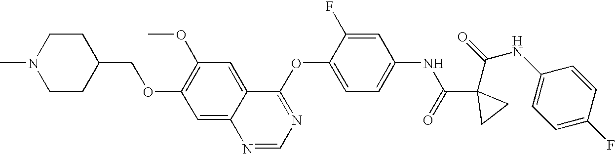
C1CN(C)CCC1COC1=C(OC)C=C2C(=C1)N=CN=C2OC1=CC=C(NC(=O)C2(C(NC3=CC=C(F)C=C3)=O)CC2)C=C1F
